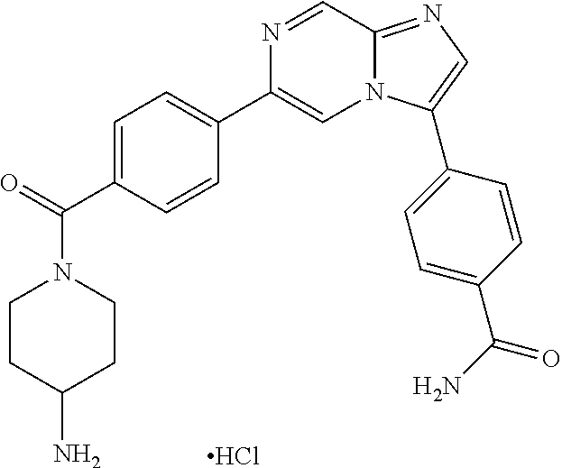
C1=C(C(=O)N2CCC(N)CC2)C=CC(C2=CN3C(=NC=C3C3=CC=C(C(N)=O)C=C3)C=N2)=C1.Cl
